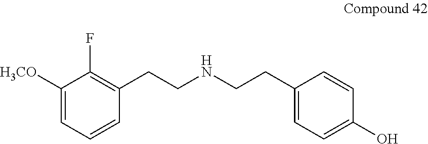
C1([H3CO])=CC=CC(CCNCCC2=CC=C(O)C=C2)=C1F
